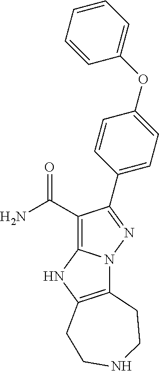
C1(C(N)=O)=C2N(N=C1C1=CC=C(OC3=CC=CC=C3)C=C1)C1=C(N2)CCNCC1
